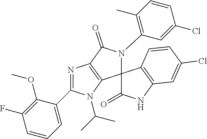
C1=C(C2=NC3=C(N2C(C)C)C2(N(C4=C(C)C=CC(Cl)=C4)C3=O)C(=O)NC3=C2C=CC(Cl)=C3)C(OC)=C(F)C=C1
